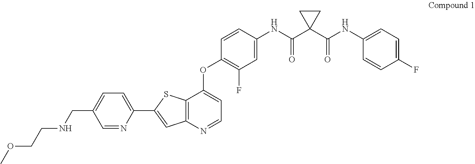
C1=NC(C2=CC3=C(S2)C(OC2=C(F)C=C(NC(C4(C(NC5=CC=C(F)C=C5)=O)CC4)=O)C=C2)=CC=N3)=CC=C1CNCCOC
